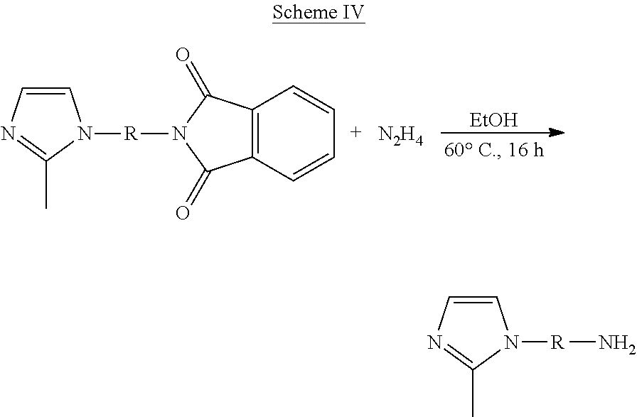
C12=C(C=CC=C1)C(=O)N([R]N1C=CN=C1C)C2=O.[N2H4].[EtOH].N[R]N1C=CN=C1C
